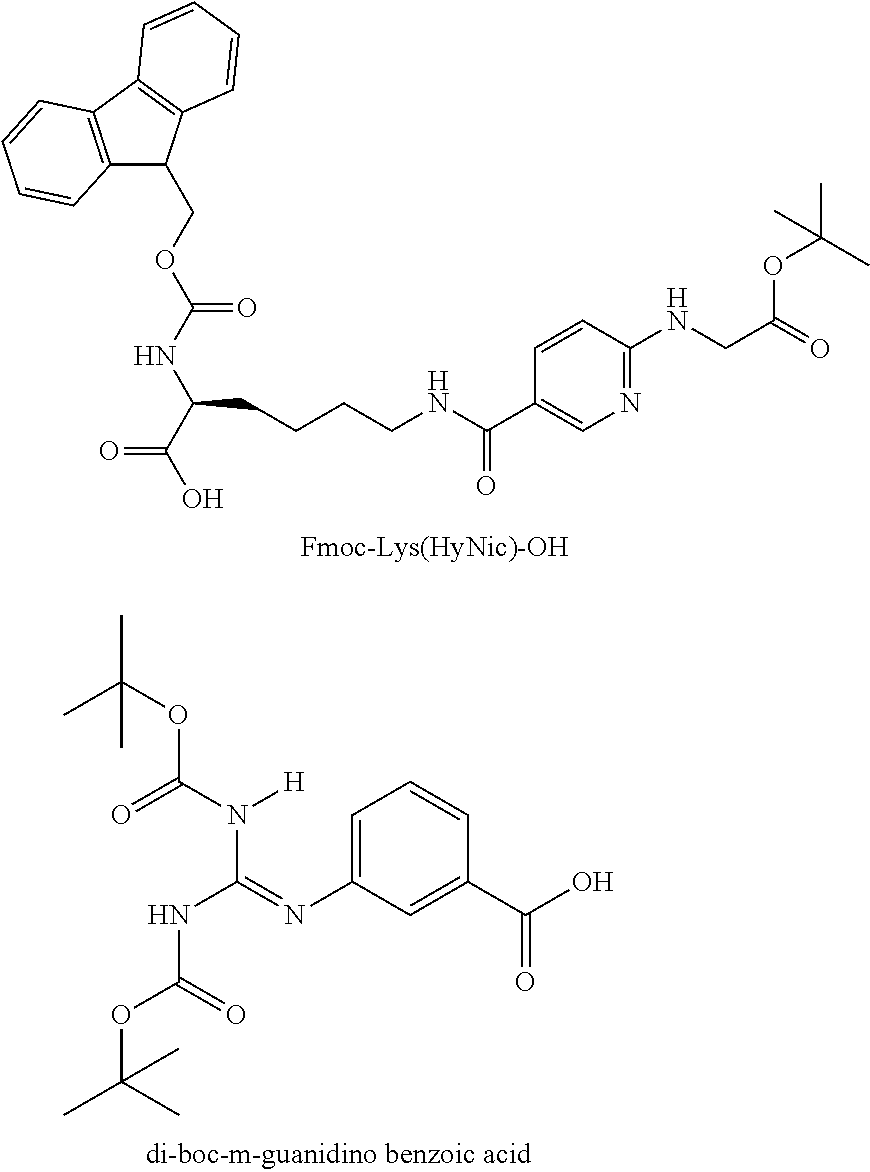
C12=C(C3=C(C1COC(NC(C(O)=O)CCCCNC(C1=CN=C(NCC(=O)OC(C)(C)C)C=C1)=O)=O)C=CC=C3)C=CC=C2.C1=C(N=C(N(C(OC(C)(C)C)=O)[H])NC(OC(C)(C)C)=O)C=C(C(O)=O)C=C1
